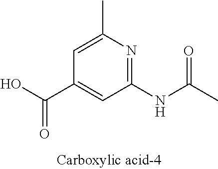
C1=C(C)N=C(NC(C)=O)C=C1C(O)=O
